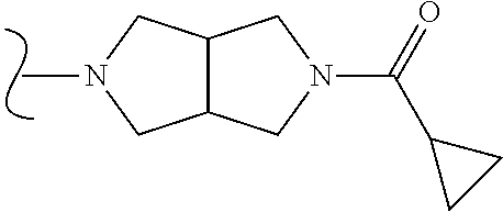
CN1CC2C(C1)CN(C(=O)C1CC1)C2
